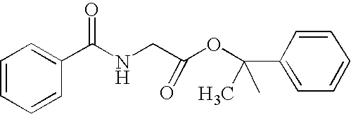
C1=CC=CC(C(NCC(OC(C2=CC=CC=C2)(C)C)=O)=O)=C1
